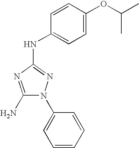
C1(N)=NC(NC2=CC=C(OC(C)C)C=C2)=NN1C1=CC=CC=C1
